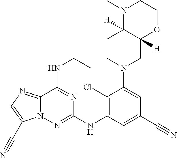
C1(Cl)=C(NC2=NN3C(=NC=C3C#N)C(NCC)=N2)C=C(C#N)C=C1N1CC2([H])C([H])(CC1)N(C)CCO2
